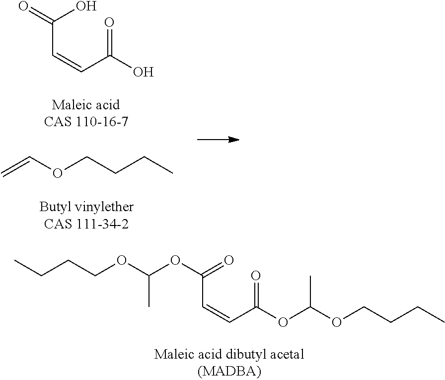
C(C=CC(=O)O)(O)=O.C=COCCCC.CCCCOC(OC(=O)C=CC(OC(OCCCC)C)=O)C
